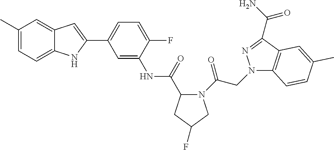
C1(C)=CC=C2C(=C1)C=C(C1=CC=C(F)C(NC(=O)C3N(C(=O)CN4C5=C(C(C(=O)N)=N4)C=C(C)C=C5)CC(F)C3)=C1)N2
